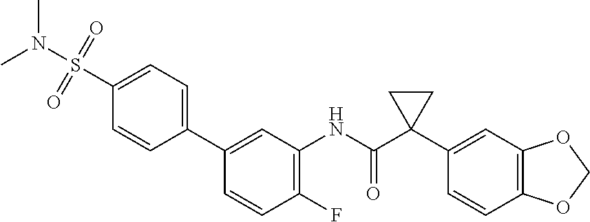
C1(NC(C2(C3=CC4=C(C=C3)OCO4)CC2)=O)=C(F)C=CC(C2=CC=C(S(N(C)C)(=O)=O)C=C2)=C1
